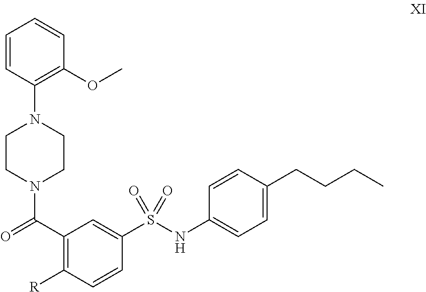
C1CN(C(=O)C2=C([R])C=CC(S(NC3=CC=C(CCCC)C=C3)(=O)=O)=C2)CCN1C1=C(OC)C=CC=C1
